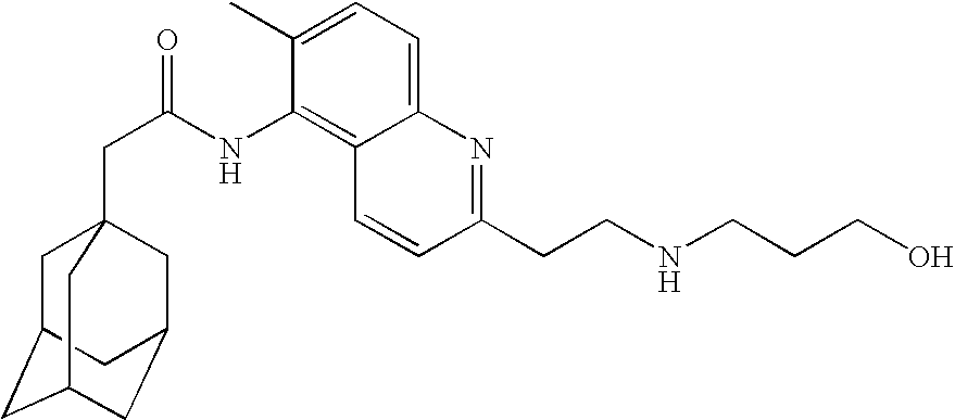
C1C2CC3CC(CC1(CC(NC1=C4C(=CC=C1C)N=C(CCNCCCO)C=C4)=O)C3)C2
